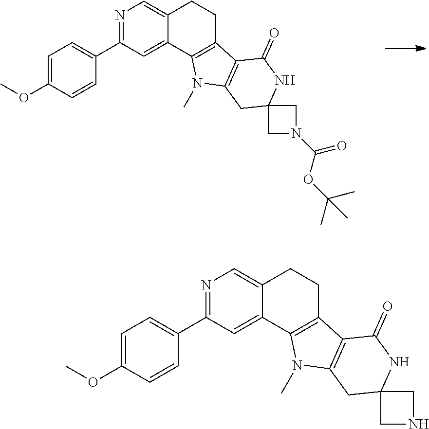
N1=C(C2=CC=C(OC)C=C2)C=C2C(=C1)CCC1=C2N(C)C2=C1C(=O)NC1(C2)CN(C(OC(C)(C)C)=O)C1.N1=C(C2=CC=C(OC)C=C2)C=C2C(=C1)CCC1=C2N(C)C2=C1C(=O)NC1(C2)CNC1
